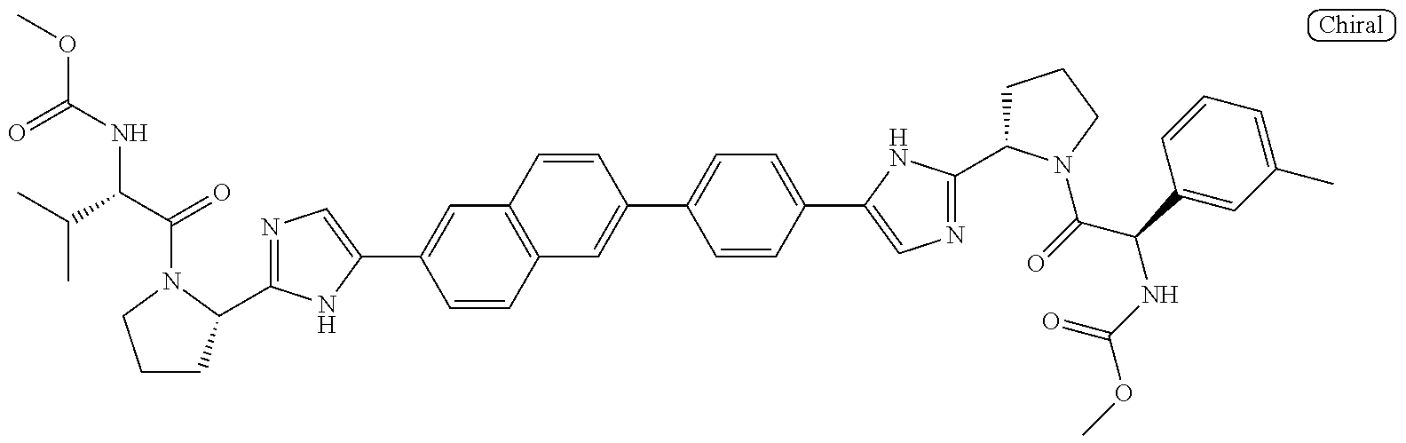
COC(=O)NC(C(C)C)C(=O)N1C(C2=NC=C(C3=CC4=C(C=C3)C=C(C3=CC=C(C5=CN=C(C6CCCN6C(C(NC(=O)OC)C6=CC(C)=CC=C6)=O)N5)C=C3)C=C4)N2)CCC1
